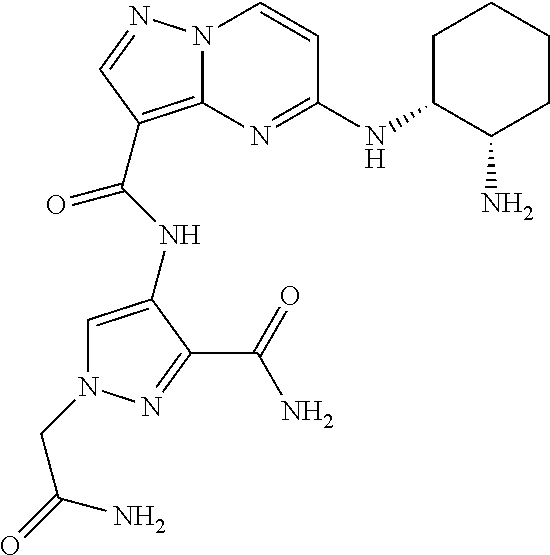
C1=C(NC(=O)C2=C3N(C=CC(NC4C(N)CCCC4)=N3)N=C2)C(C(=O)N)=NN1CC(=O)N
